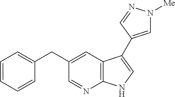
C1=NC2=C(C=C1CC1=CC=CC=C1)C(C1=CN([Me])N=C1)=CN2
